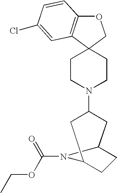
O1C2=C(C3(C1)CCN(C1CC4CCC(C1)N4C(=O)OCC)CC3)C=C(Cl)C=C2
